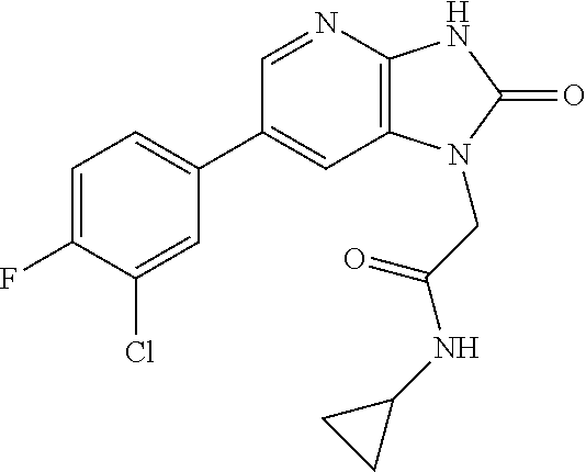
C1(C2=CC=C(F)C(Cl)=C2)=CC2=C(N=C1)NC(=O)N2CC(=O)NC1CC1
